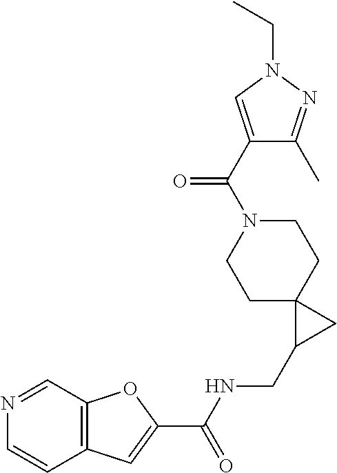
C12=C(C=C(C(NCC3CC34CCN(C(C3=CN(CC)N=C3C)=O)CC4)=O)O1)C=CN=C2
